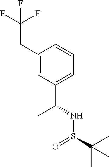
C(C1=CC(C(NS(C(C)(C)C)=O)C)=CC=C1)C(F)(F)F
